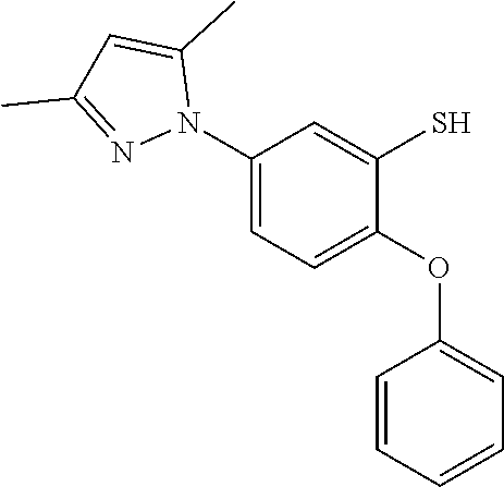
C1(N2C(C)=CC(C)=N2)=CC=C(OC2=CC=CC=C2)C(S)=C1
